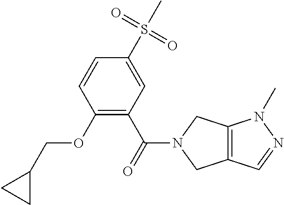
C1(S(=O)(=O)C)=CC(C(=O)N2CC3=C(C2)N(C)N=C3)=C(OCC2CC2)C=C1
